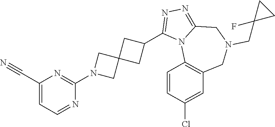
C1=C(C#N)N=C(N2CC3(C2)CC(C2=NN=C4N2C2=C(CN(CC5(F)CC5)C4)C=C(Cl)C=C2)C3)N=C1
